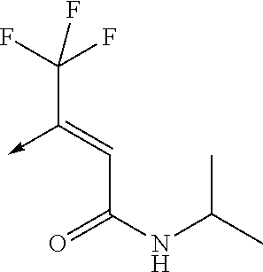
C(C(NC(C)C)=O)=C(->C)C(F)(F)F
